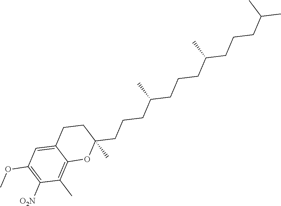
C12=CC(OC)=C([O2N])C(C)=C1OC(CCCC(CCCC(CCCC(C)C)C)C)(C)CC2
